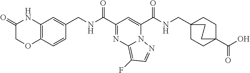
C12=C(C=CC(CNC(C3=NC4=C(F)C=NN4C(C(NCC45CCC(C(O)=O)(CC4)CC5)=O)=C3)=O)=C1)OCC(=O)N2
